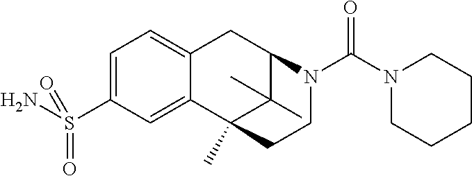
C1(S(N)(=O)=O)=CC=C2C(=C1)C1(C)C(C)(C)C(C2)N(C(N2CCCCC2)=O)CC1
